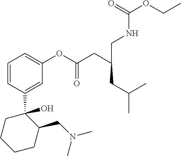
C1=CC(C2(O)CCCCC2CN(C)C)=CC(OC(CC(CNC(OCC)=O)CC(C)C)=O)=C1
